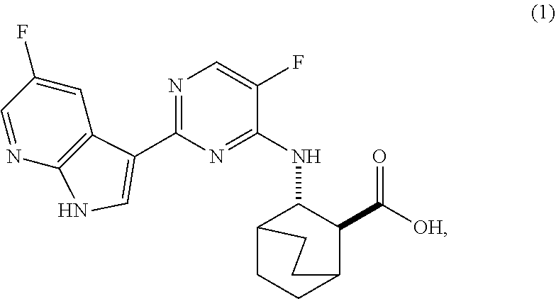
N1=C(C2=CNC3=C2C=C(F)C=N3)N=C(NC2C3CCC(C2C([OH])=O)CC3)C(F)=C1
